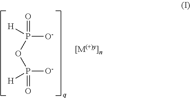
O=P([O-])(OP(=O)([O-])[H])[H]
